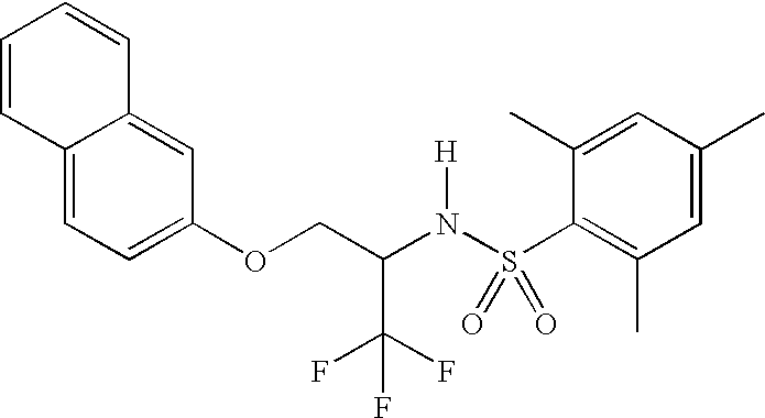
C12=CC=C(OCC(N(S(C3=C(C)C=C(C)C=C3C)(=O)=O)[H])C(F)(F)F)C=C1C=CC=C2
